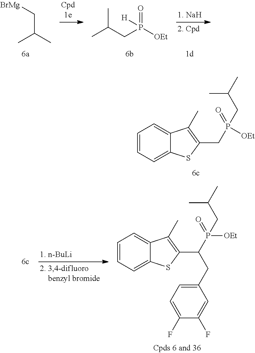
C(C(C)C)[BrMg].CC(C)CP(=O)([OEt])[H].C1=CC=C2C(=C1)C(C)=C(CP(=O)([OEt])CC(C)C)S2.C1=CC=C2C(=C1)C(C)=C(C(P(=O)([OEt])CC(C)C)CC1=CC=C(F)C(F)=C1)S2
